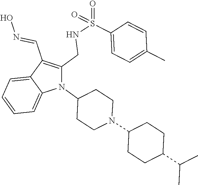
N1(C2CCN(C3CCC(C(C)C)CC3)CC2)C(CNS(C2=CC=C(C)C=C2)(=O)=O)=C(C=NO)C2=CC=CC=C12
